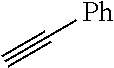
C#C[Ph]
